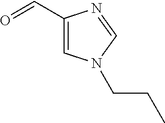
C1(C=O)=CN(CCC)C=N1
